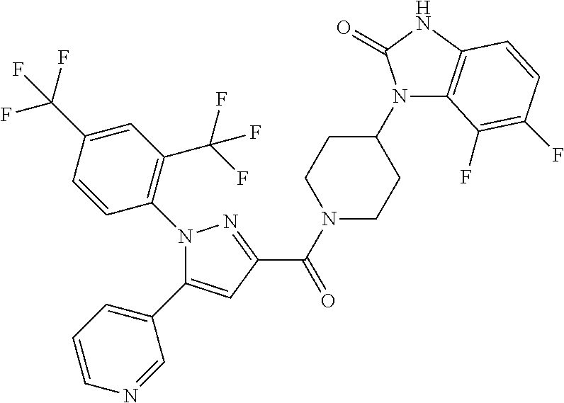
N1(C(C2=NN(C3=C(C(F)(F)F)C=C(C(F)(F)F)C=C3)C(C3=CC=CN=C3)=C2)=O)CCC(N2C3=C(NC2=O)C=CC(F)=C3F)CC1
